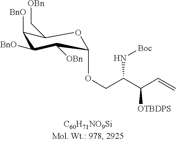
C1([BnO])C([BnO])C([OBn])C(OCC(C(C=C)[OTBDPS])N[Boc])OC1C[OBn]
